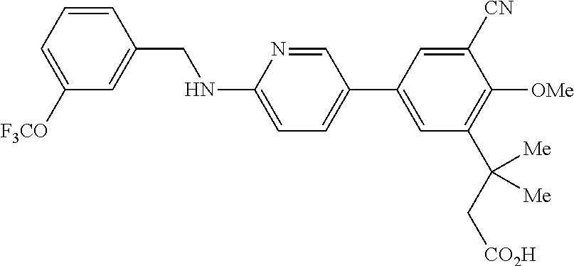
C1=CC(CNC2=CC=C(C3=CC(C(C[CO2H])([Me])[Me])=C([OMe])C([CN])=C3)C=N2)=CC([F3CO])=C1
